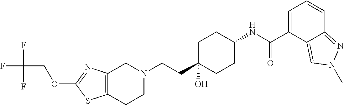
C12=C(CCN(CCC3(O)CCC(NC(C4=CC=CC5=NN(C)C=C45)=O)CC3)C1)SC(OCC(F)(F)F)=N2
